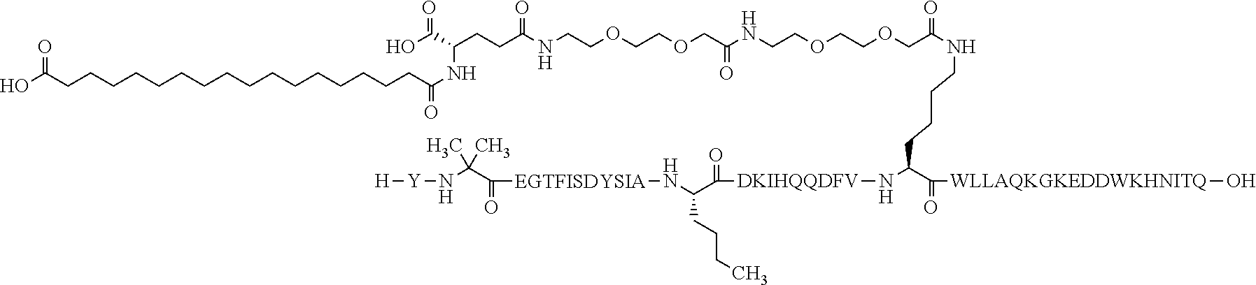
OC(CCCCCCCCCCCCCCCCC(NC(C(O)=O)CCC(NCCOCCOCC(NCCOCCOCC(NCCCCC(N[DKIHQQDFV]C(C(CCCC)N[EGTFISDYSIA]C(C(N[Y][H])(C)C)=O)=O)C(=O)[WLLAQKGKEDDWKHNITQ]O)=O)=O)=O)=O)=O
